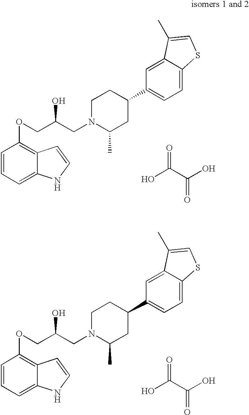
C1=CC=C2C(=C1OCC(CN1C(C)CC(C3=CC=C4C(=C3)C(C)=CS4)CC1)O)C=CN2.OC(C(O)=O)=O.C1=CC=C2C(=C1OCC(CN1C(C)CC(C3=CC=C4C(=C3)C(C)=CS4)CC1)O)C=CN2.OC(C(O)=O)=O
